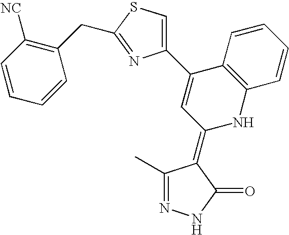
N1=C(C)C(=C2NC3=C(C(C4=CSC(CC5=C([NC])C=CC=C5)=N4)=C2)C=CC=C3)C(=O)N1
